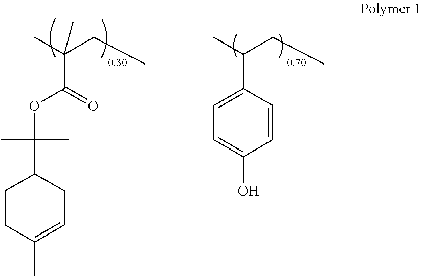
CC(CC)(C(=O)OC(C)(C)C1CCC(C)=CC1)C.CC(CC)C1=CC=C(O)C=C1
